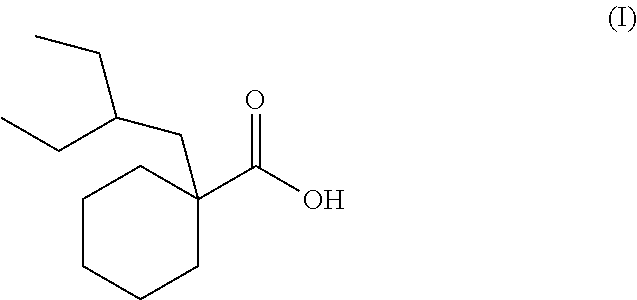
C1CCCC(C(O)=O)(CC(CC)CC)C1
